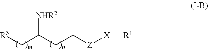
[R3]CC(CC[Z][X][R1])[NHR2]
